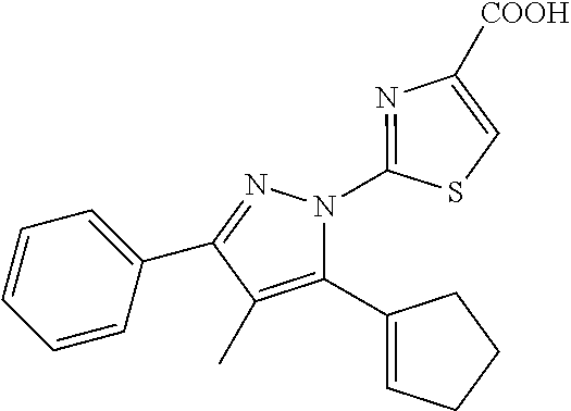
C1=CC=C(C2=NN(C3=NC([COOH])=CS3)C(C3=CCCC3)=C2C)C=C1
